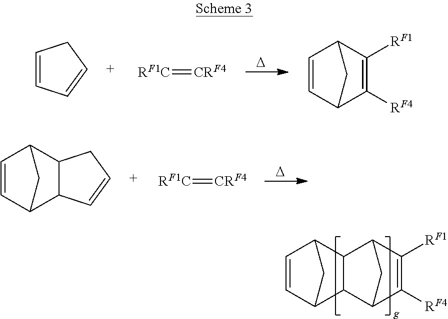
C1=CC=CC1.[RF1C]=[CRF4].[D].C1=CC2C([RF1])=C([RF4])C1C2.[RF1C]=[CRF4].[D].C1=CCC2C1C1C=CC2C1.C12C([RF4])=C([RF1])C(C1)C1C2C2C=CC1C2
